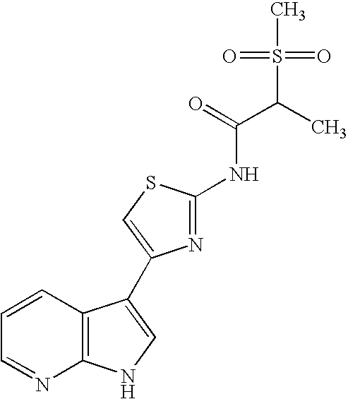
C1=CC2=C(N=C1)NC=C2C1=CSC(NC(C(C)S(C)(=O)=O)=O)=N1
